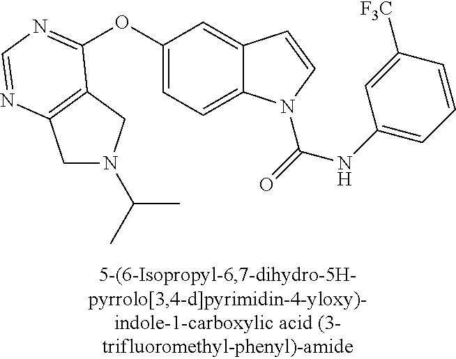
O(C1=CC=C2C(=C1)C=CN2C(=O)NC1=CC=CC([F3C])=C1)C1=NC=NC2=C1CN(C(C)C)C2
